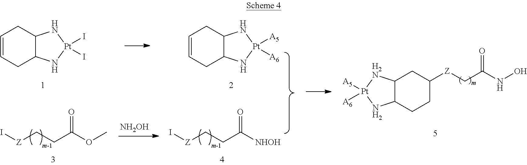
C1=CCC2C(C1)N[Pt](I)(I)N2.C1=CCC2C(C1)N[Pt]([A5])([A6])N2.I[Z]CCC(OC)=O.I[Z]CCC([NHOH])=O.[NH2OH].C12C(CCC([Z]CC(NO)=O)C1)N[Pt]([A5])([A6])[H2N]2
